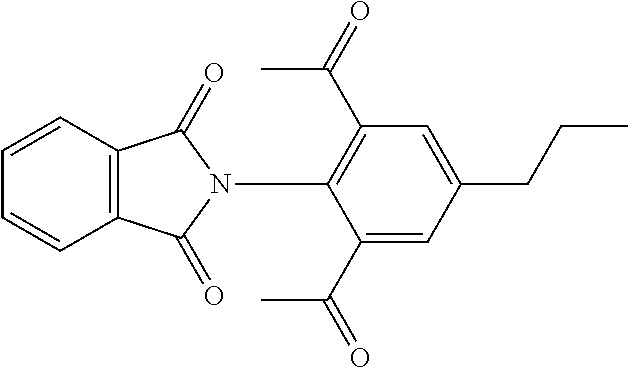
C1=C(C(=O)C)C(N2C(=O)C3=C(C2=O)C=CC=C3)=C(C(=O)C)C=C1CCC
